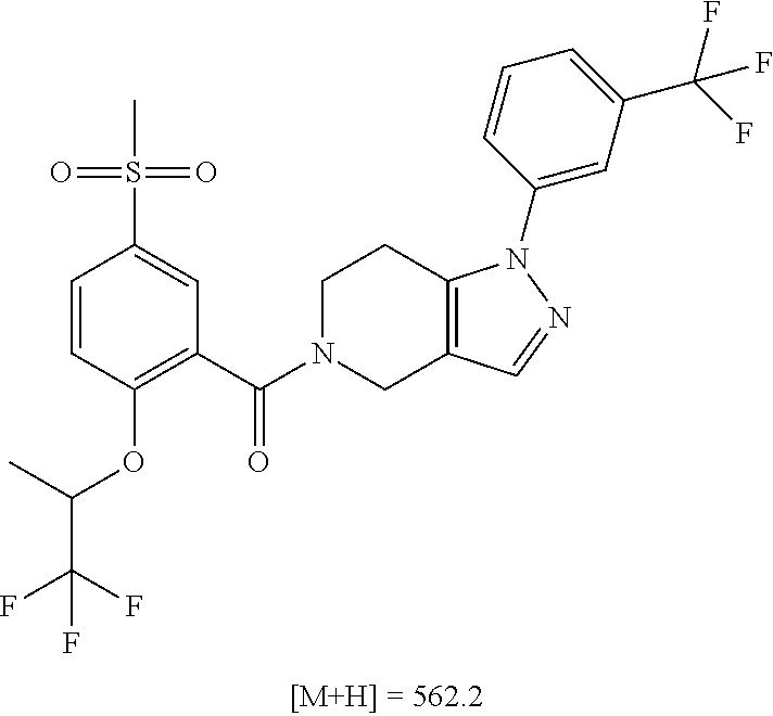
C1(S(=O)(=O)C)=CC(C(=O)N2CCC3=C(C=NN3C3=CC(C(F)(F)F)=CC=C3)C2)=C(OC(C(F)(F)F)C)C=C1
